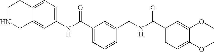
C1NCC2=CC(NC(C3=CC=CC(CNC(C4=CC=C(OC)C(OC)=C4)=O)=C3)=O)=CC=C2C1
